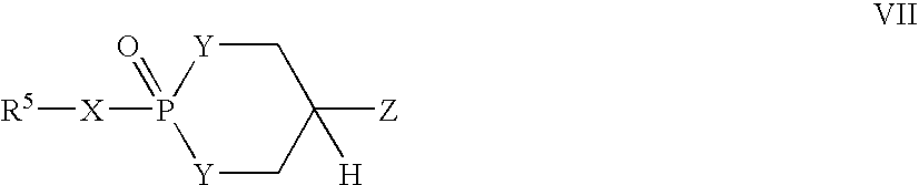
P1([X][R5])(=O)[Y]CC([Z])([H])C[Y]1
